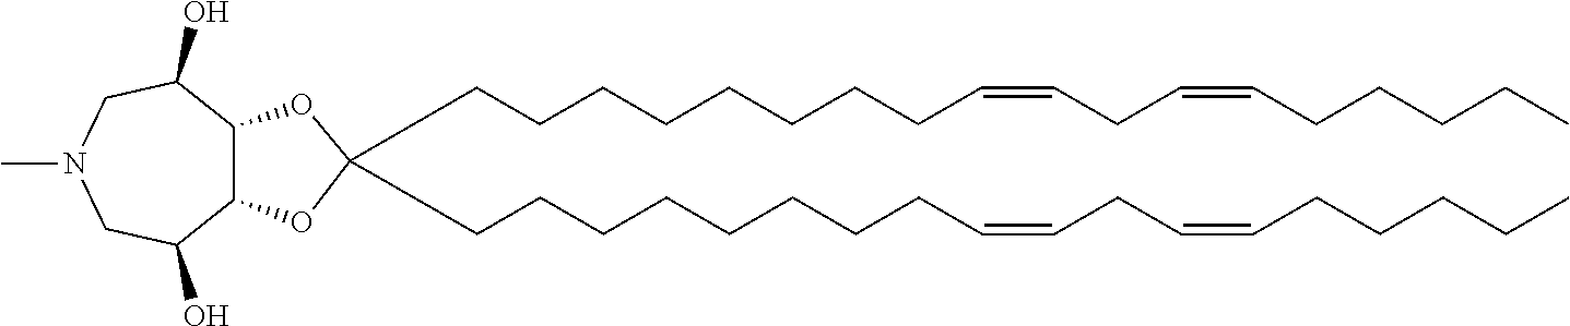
C12C(OC(CCCCCCCCC=CCC=CCCCCC)(CCCCCCCCC=CCC=CCCCCC)O1)C(O)CN(C)CC2O
